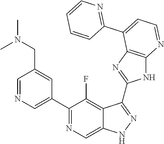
C1=NC=C(C2=NC=C3C(=C2F)C(C2=NC4=C(N2)N=CC=C4C2=NC=CC=C2)=NN3)C=C1CN(C)C
